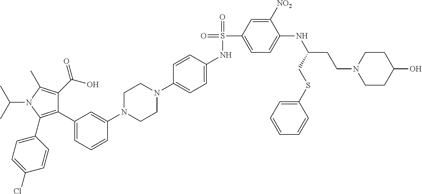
C1(C2=CC=CC(N3CCN(C4=CC=C(NS(=O)(C5=CC=C(NC(CCN6CCC(O)CC6)CSC6=CC=CC=C6)C([NO2])=C5)=O)C=C4)CC3)=C2)=C(C2=CC=C(Cl)C=C2)N(C(C)C)C(C)=C1C(O)=O
